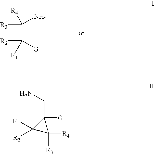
C(C([R2])([G])[R1])([R3])(N)[R4].C1([R2])([R1])C([R4])([R3])C1([G])CN
